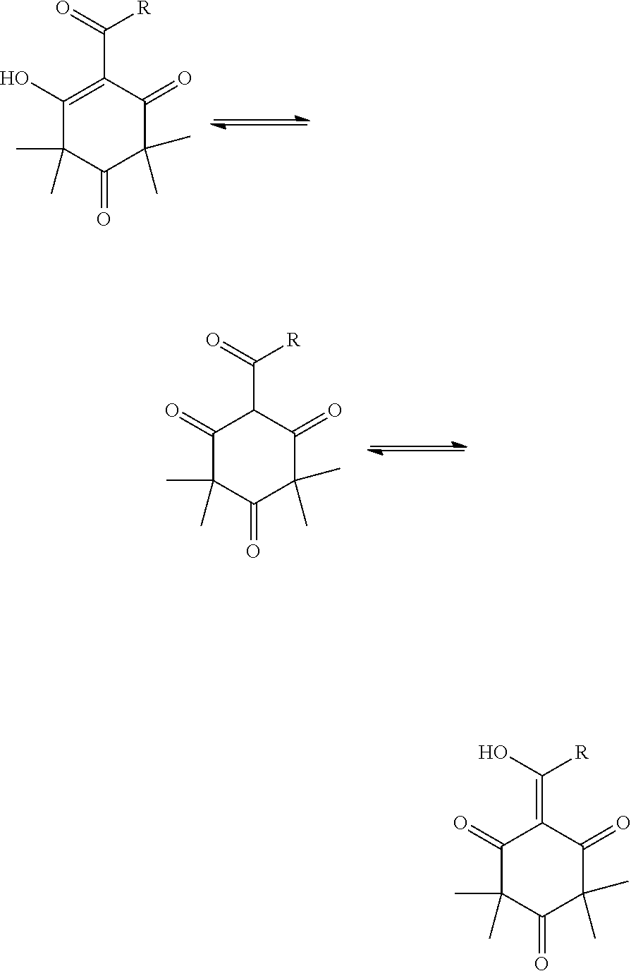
C1(O)=C(C(=O)[R])C(=O)C(C)(C)C(=O)C1(C)C.C1(=O)C(C)(C)C(=O)C(C)(C)C(=O)C1C(=O)[R].C1(=O)C(C)(C)C(=O)C(C)(C)C(=O)C1=C(O)[R]
